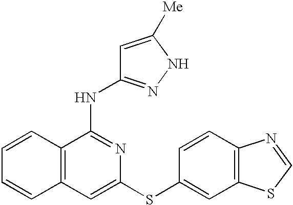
C12=C(C(NC3=NNC([Me])=C3)=NC(SC3=CC4=C(C=C3)N=CS4)=C1)C=CC=C2
